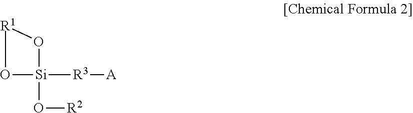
O1[Si]([R3][A])(O[R2])O[R1]1
